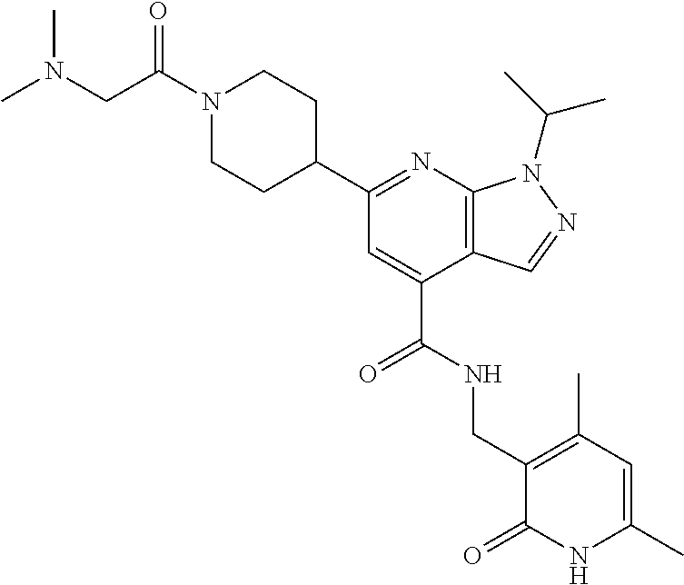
N1=C(C2CCN(C(=O)CN(C)C)CC2)C=C(C(NCC2=C(C)C=C(C)NC2=O)=O)C2=C1N(C(C)C)N=C2
